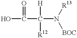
C(O)(C([H])([R12])N([R13])[BOC])=O
